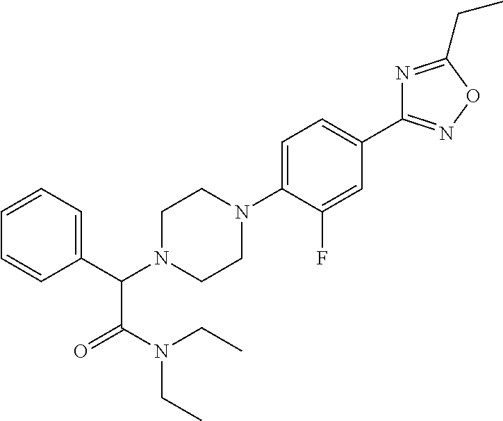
C1(C(N2CCN(C3=CC=C(C4=NOC(CC)=N4)C=C3F)CC2)C(N(CC)CC)=O)=CC=CC=C1
